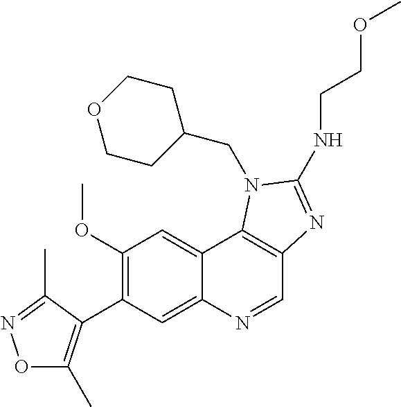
C1(OC)=C(C2=C(C)ON=C2C)C=C2C(=C1)C1=C(C=N2)N=C(NCCOC)N1CC1CCOCC1
